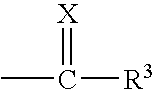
CC([R3])=[X]
